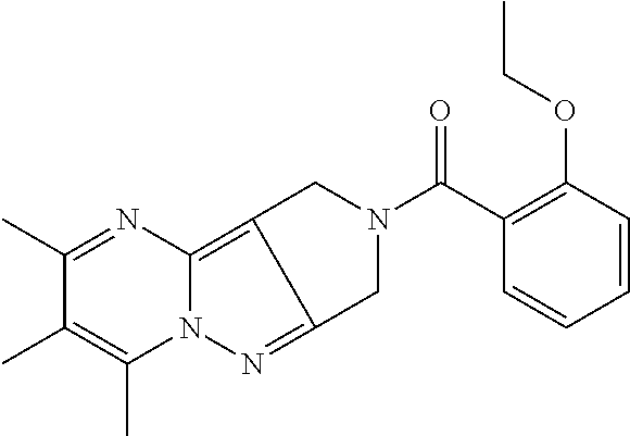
C1(C)=NC2=C3C(=NN2C(C)=C1C)CN(C(C1=C(OCC)C=CC=C1)=O)C3
